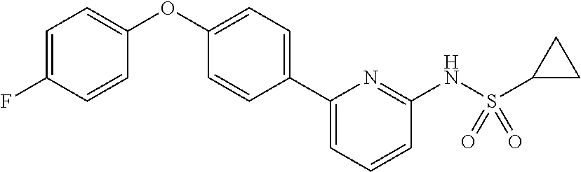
C1=C(F)C=CC(OC2=CC=C(C3=CC=CC(NS(C4CC4)(=O)=O)=N3)C=C2)=C1
